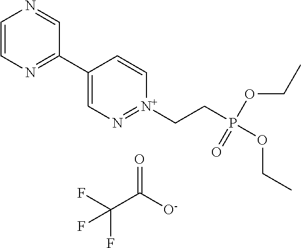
C1=CN=C(C2=CN=[N+](CCP(OCC)(OCC)=O)C=C2)C=N1.O=C([O-])C(F)(F)F
